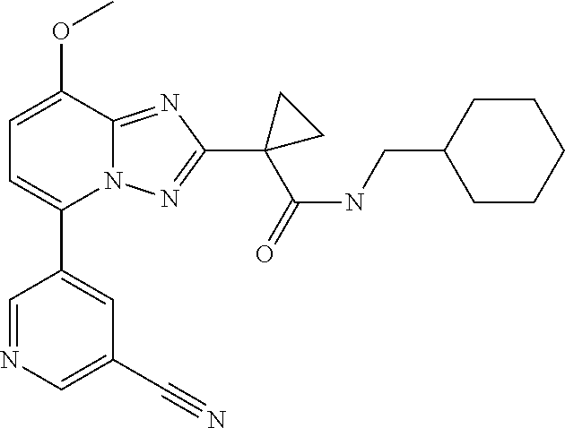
C1=C(OC)C2=NC(C3(C(NCC4CCCCC4)=O)CC3)=NN2C(C2=CC(C#N)=CN=C2)=C1
